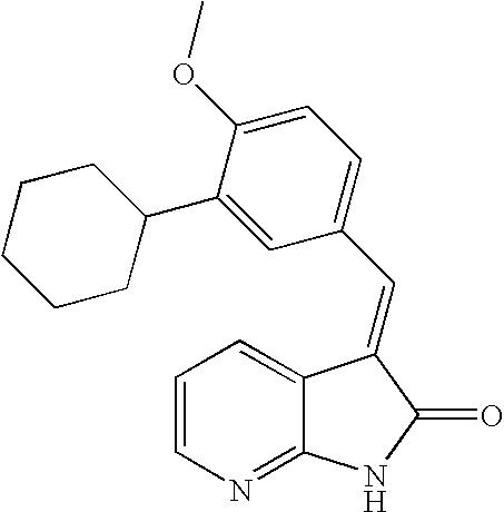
C1=CN=C2C(=C1)C(=CC1=CC=C(OC)C(C3CCCCC3)=C1)C(=O)N2
